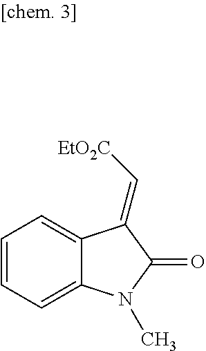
C1=CC=C2C(=C1)C(=C[EtO2C])C(=O)N2C
